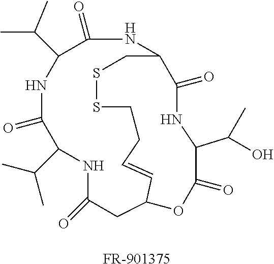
C1(=O)NC2C(=O)NC(C(O)C)C(=O)OC(C=CCCSSC2)CC(=O)NC(C(C)C)C(=O)NC1C(C)C.[FR-901375]
